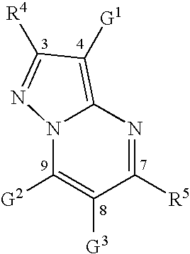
C12=C([G1])C([R4])=NN1C([G2])=C([G3])C([R5])=N2
